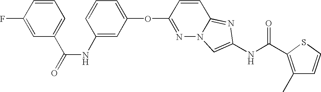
O(C1=NN2C(=NC(NC(=O)C3=C(C)C=CS3)=C2)C=C1)C1=CC=CC(NC(=O)C2=CC=CC(F)=C2)=C1
